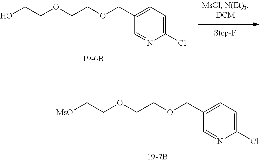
C1(COCCOCC[MsO])=CC=C(Cl)N=C1.C1(COCCOCCO)=CC=C(Cl)N=C1
